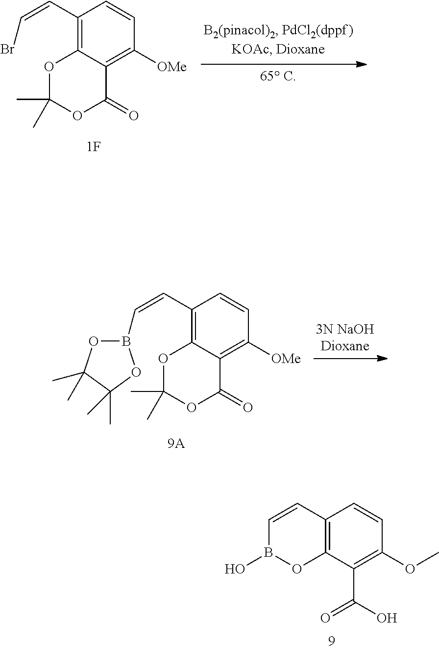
C12=C(C(C(O)=O)=C(OC)C=C1)OB(O)C=C2.C1(C=CB2OC(C)(C)C(C)(C)O2)=C2C(=C([OMe])C=C1)C(=O)OC(C)(C)O2.C1(C=CBr)=C2C(=C([OMe])C=C1)C(=O)OC(C)(C)O2
